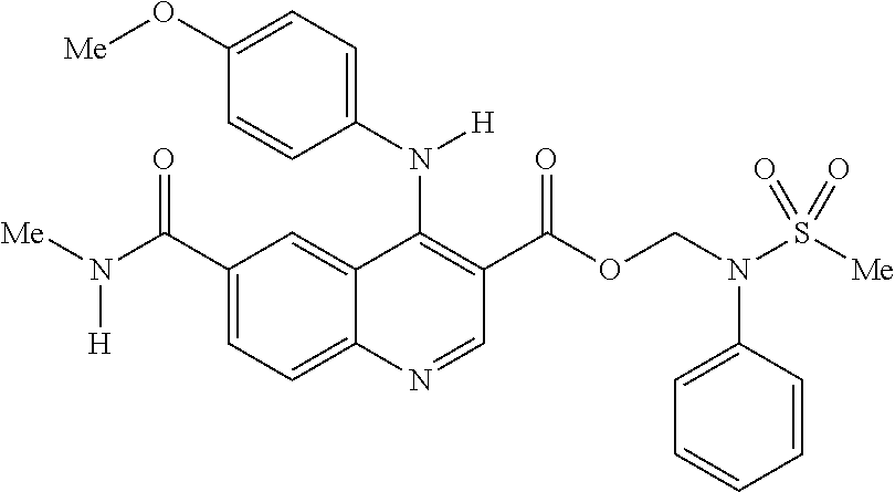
C1(C(N([Me])[H])=O)=CC=C2C(=C1)C(N(C1=CC=C(O[Me])C=C1)[H])=C(C(OCN(S([Me])(=O)=O)C1=CC=CC=C1)=O)C=N2
